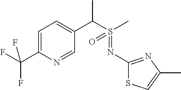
C1=C(C(F)(F)F)N=CC(C(S(C)(=O)=NC2=NC(C)=CS2)C)=C1
